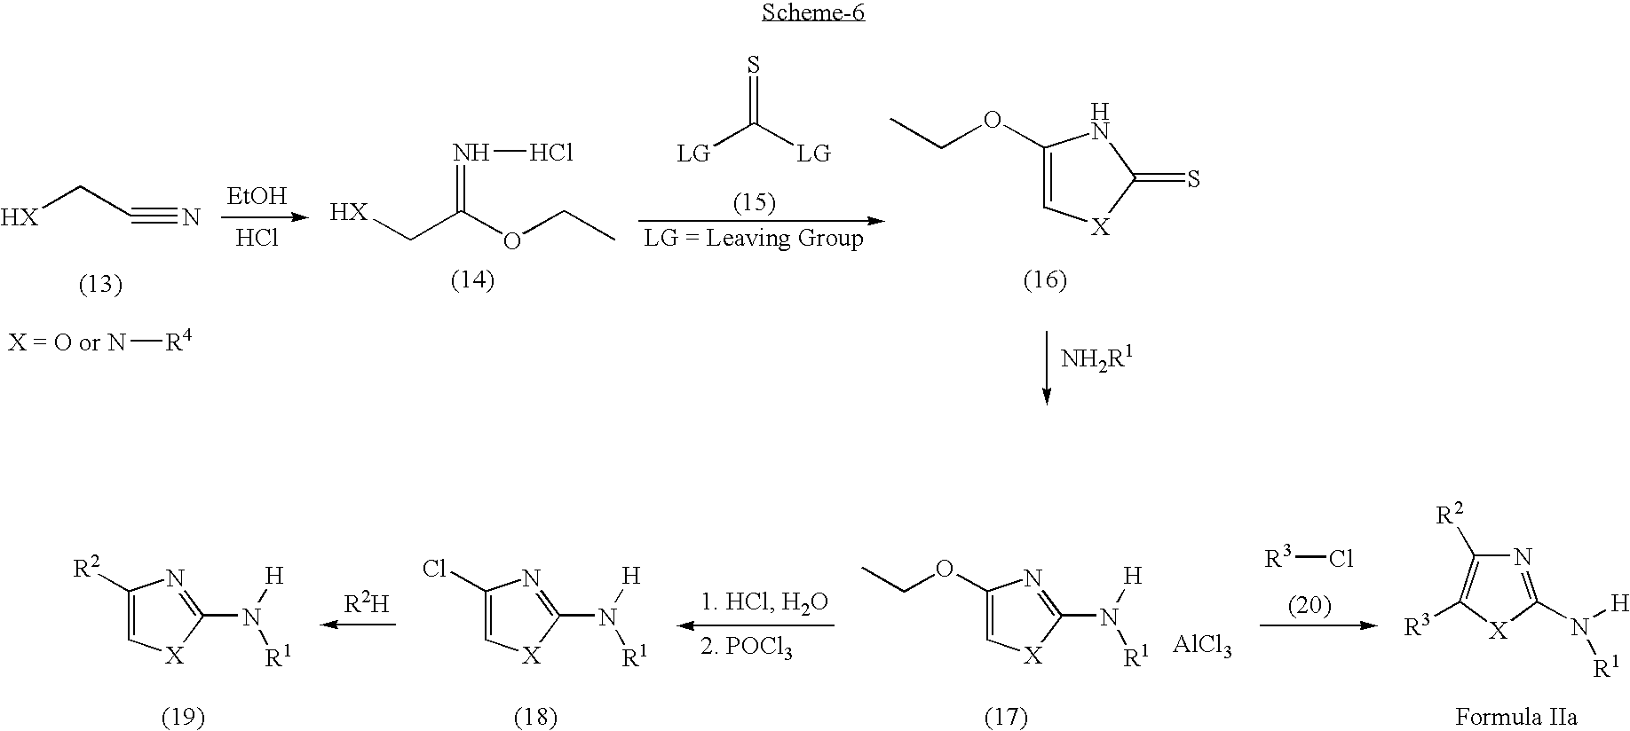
[HX]CC#N.[R4][X = O or N].[EtOH].Cl.[HX]CC(OCC)=NCl.[LG]C([LG])=S.C1(OCC)=C[X]C(=S)N1.[R3]Cl.N1=C(N([H])[R1])[X]C([R3])=C1[R2].C1(OCC)=C[X]C(N([H])[R1])=N1.C1(Cl)=C[X]C(N([H])[R1])=N1.C1([R2])=C[X]C(N([H])[R1])=N1.[AlCl3]
